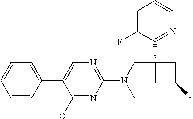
C1(N(CC2(C3=NC=CC=C3F)CC(F)C2)C)=NC=C(C2=CC=CC=C2)C(OC)=N1
